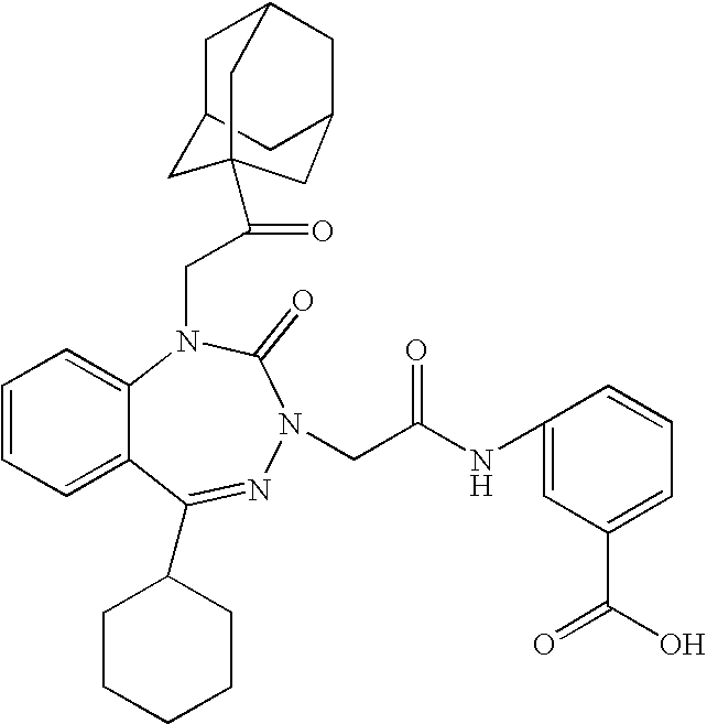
C1=CC=C2C(=C1)N(CC(=O)C13CC4CC(CC(C4)C1)C3)C(=O)N(CC(NC1=CC(C(O)=O)=CC=C1)=O)N=C2C1CCCCC1
